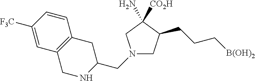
N1(CC2CC3=C(C=C([F3C])C=C3)CN2)CC(CCC[B(OH)2])C(N)([CO2H])C1
